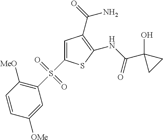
C1(NC(=O)C2(O)CC2)=C(C(=O)N)C=C(S(C2=C([MeO])C=CC([OMe])=C2)(=O)=O)S1
